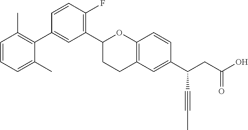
C1(C2CCC3=C(O2)C=CC(C(CC(O)=O)C#CC)=C3)=C(F)C=CC(C2=C(C)C=CC=C2C)=C1
